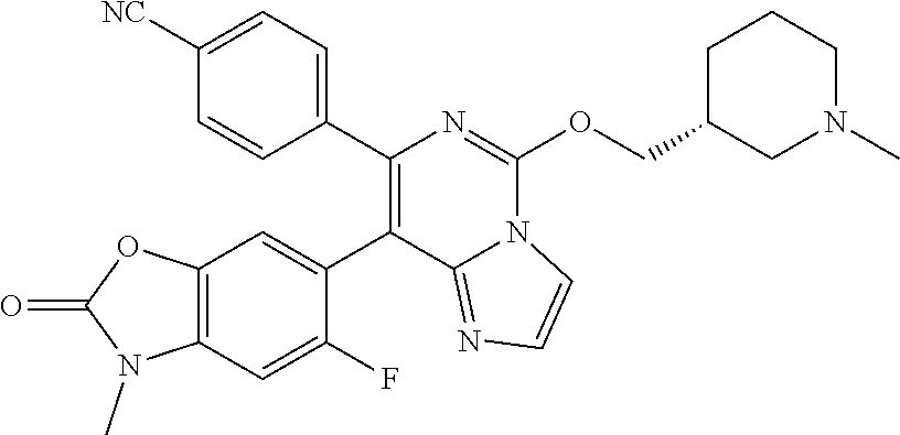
C12=C(C=C(F)C(C3=C(C4=CC=C([NC])C=C4)N=C(OCC4CN(C)CCC4)N4C3=NC=C4)=C1)N(C)C(=O)O2
